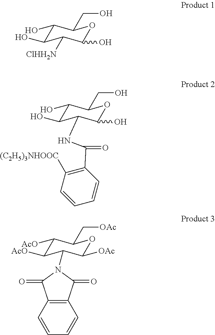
C1(O)OC(CO)C(O)C(O)C1[ClHH2N].C1([OAc])OC(C[OAc])C([AcO])C([AcO])C1N1C(=O)C2=C(C1=O)C=CC=C2.C1(O)OC(CO)C(O)C(O)C1NC(=O)C1=C([(C2H5)3NHOOC])C=CC=C1
